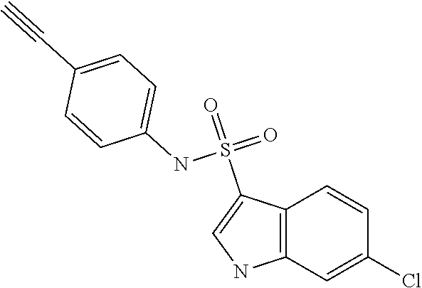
C1=CC2=C(C=C1Cl)NC=C2S(=O)(=O)NC1=CC=C(C#C)C=C1
